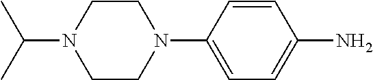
C1=CC(N)=CC=C1N1CCN(C(C)C)CC1
